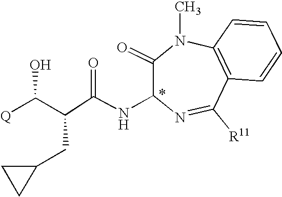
C1(=O)N(C)C2=C(C([R11])=NC1NC(=O)C(C([Q])O)CC1CC1)C=CC=C2
